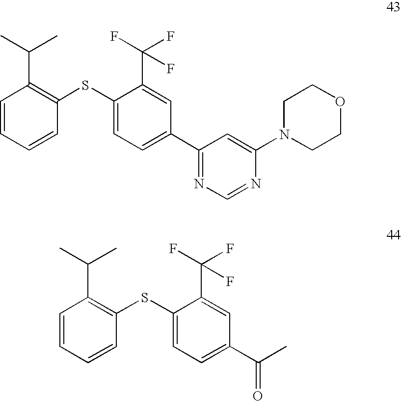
C1=CC=CC(SC2=CC=C(C3=NC=NC(N4CCOCC4)=C3)C=C2C(F)(F)F)=C1C(C)C.C1=CC=CC(SC2=CC=C(C(=O)C)C=C2C(F)(F)F)=C1C(C)C
